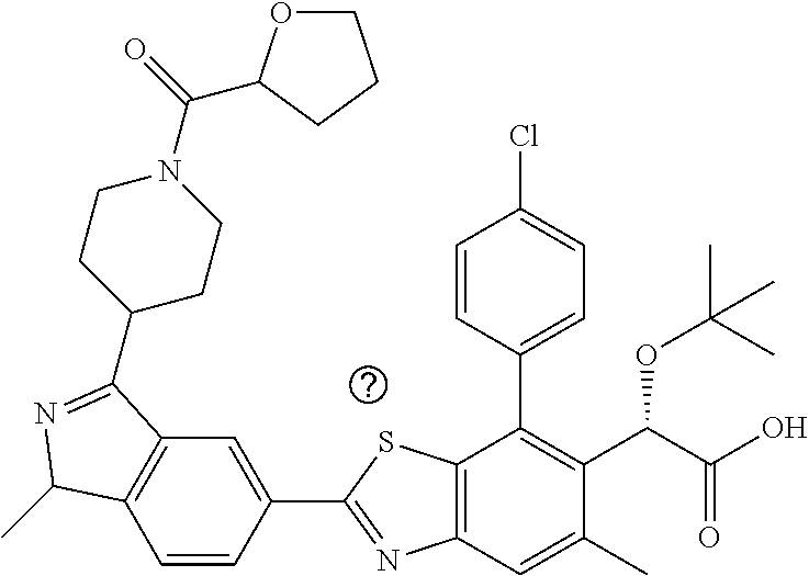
C1=CC(C2=NC3=C(S2)C(C2=CC=C(Cl)C=C2)=C(C(C(O)=O)OC(C)(C)C)C(C)=C3)=CC2=C1C(C)N=C2C1CCN(C(=O)C2OCCC2)CC1
